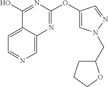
C1=C2C(=CN=C1)N=C(OC1=CN(CC3CCCO3)N=C1)N=C2O
